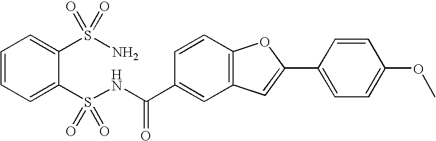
C1=CC=C(S(NC(C2=CC3=C(C=C2)OC(C2=CC=C(OC)C=C2)=C3)=O)(=O)=O)C(S(N)(=O)=O)=C1
